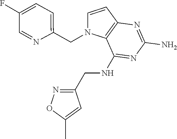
C1=CC2=C(N1CC1=CC=C(F)C=N1)C(NCC1=NOC(C)=C1)=NC(N)=N2
